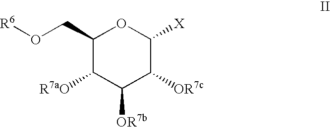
[X]C1OC(CO[R6])C([R7aO])C([OR7b])C1[OR7c]
